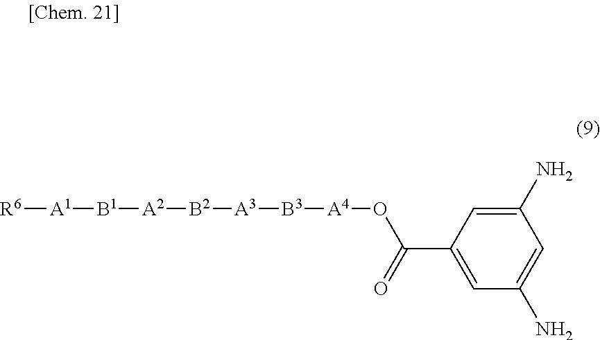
C1=C(N)C=C(N)C=C1C(=O)O[A4][B3][A3][B2][A2][B1][A1][R6]
